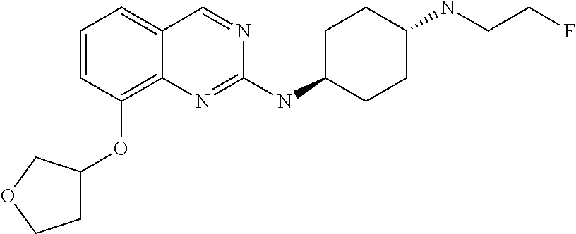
C1=CC=C2C(=C1OC1CCOC1)N=C(NC1CCC(NCCF)CC1)N=C2
